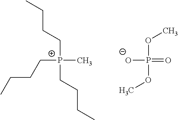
CCCC[P+](CCCC)(CCCC)C.COP(OC)([O-])=O
